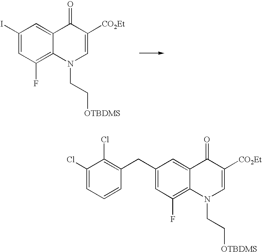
C1(I)=CC(F)=C2C(=C1)C(=O)C([CO2Et])=CN2CC[OTBDMS].C1(CC2=C(Cl)C(Cl)=CC=C2)=CC(F)=C2C(=C1)C(=O)C([CO2Et])=CN2CC[OTBDMS]
